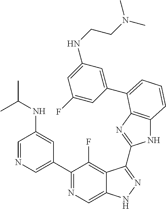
C1=NC=C(C2=NC=C3C(=C2F)C(C2=NC4=C(N2)C=CC=C4C2=CC(NCCN(C)C)=CC(F)=C2)=NN3)C=C1NC(C)C
